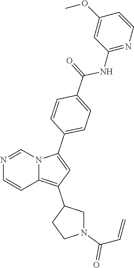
N1=CN2C(=C(C3CCN(C(C=C)=O)C3)C=C2C2=CC=C(C(=O)NC3=NC=CC(OC)=C3)C=C2)C=C1
